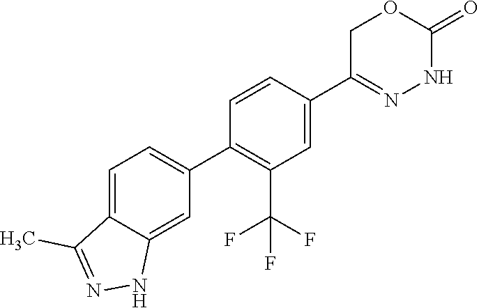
C1=C2C(=CC(C3=C(C(F)(F)F)C=C(C4=NNC(=O)OC4)C=C3)=C1)NN=C2C
